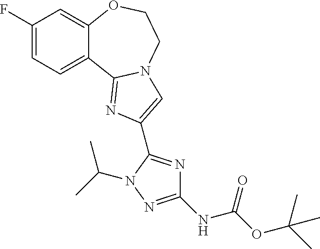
C1(F)=CC=C2C(=C1)OCCN1C2=NC(C2=NC(NC(OC(C)(C)C)=O)=NN2C(C)C)=C1
